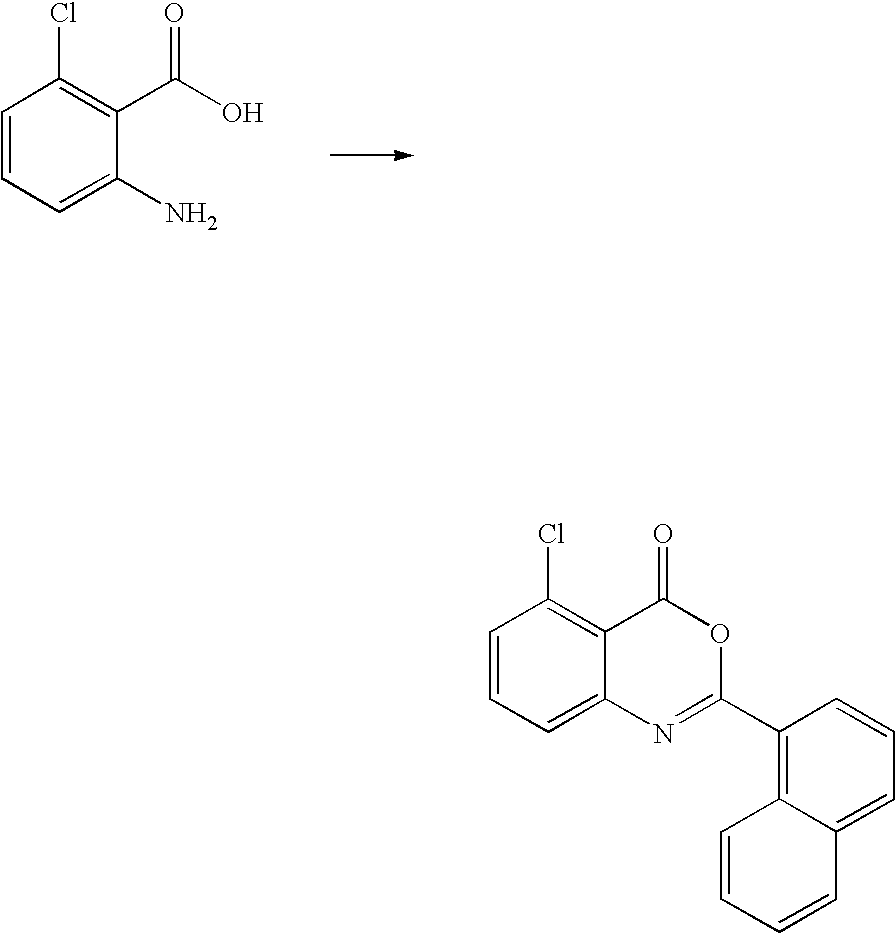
C1=CC=C(N)C(C(O)=O)=C1Cl.C1=CC=C2C(=C1Cl)C(=O)OC(C1=C3C(=CC=C1)C=CC=C3)=N2
